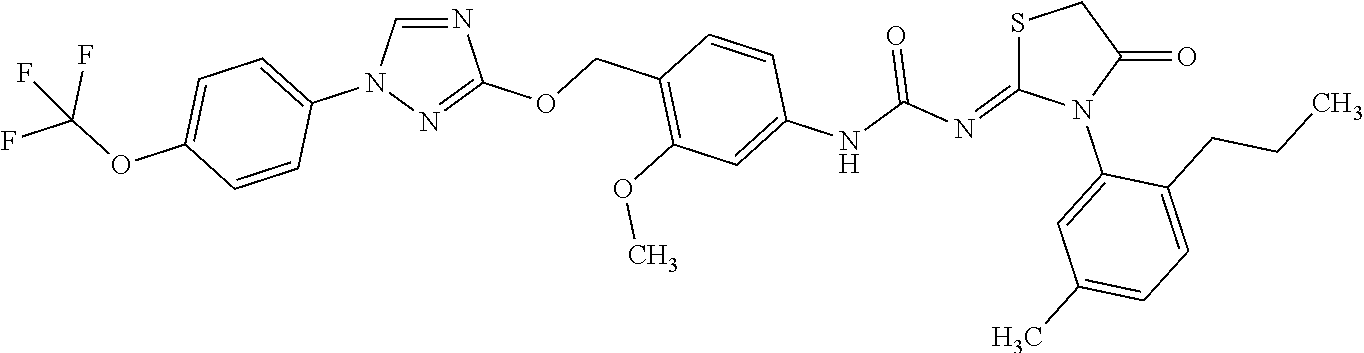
N1=CN(C2=CC=C(OC(F)(F)F)C=C2)N=C1OCC1=C(OC)C=C(NC(N=C2SCC(=O)N2C2=CC(C)=CC=C2CCC)=O)C=C1
